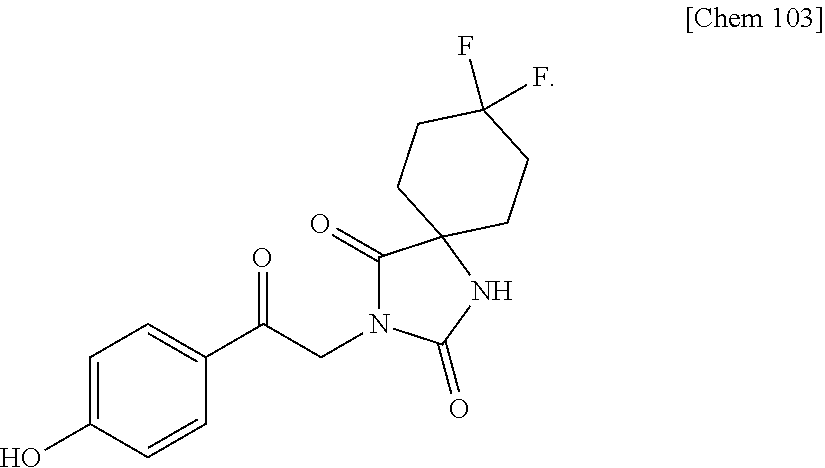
C1=C(O)C=CC(C(CN2C(=O)C3(NC2=O)CCC(F)(F)CC3)=O)=C1
